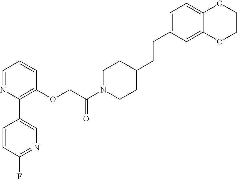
C1=NC(C2=CN=C(F)C=C2)=C(OCC(N2CCC(CCC3=CC=C4C(=C3)OCCO4)CC2)=O)C=C1
